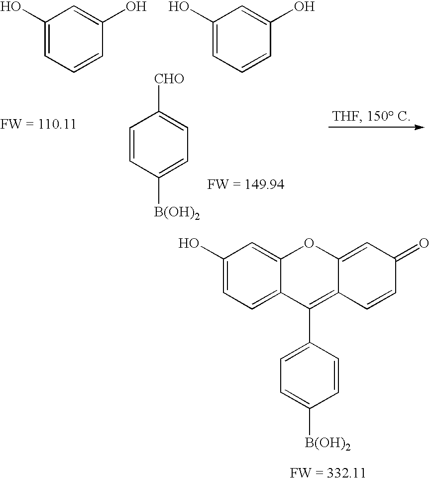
C1(O)=CC=CC(O)=C1.C1(O)=CC=CC(O)=C1.C1=CC([B(OH)2])=CC=C1[CHO].C1(O)=CC=C2C(=C1)OC1=CC(=O)C=CC1=C2C1=CC=C([B(OH)2])C=C1
